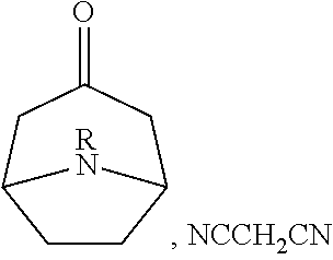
C1(=O)CC2CCC(C1)[RN]2
